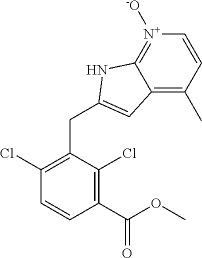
C1(Cl)=C(CC2=CC3=C(C)C=C[N+]([-O])=C3N2)C(Cl)=C(C(OC)=O)C=C1
